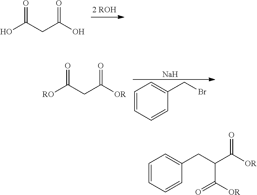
OC(CC(O)=O)=O.[Na].C1=CC=CC(CBr)=C1.[RO]C(CC([OR])=O)=O.C1(CC(C([OR])=O)C(=O)[OR])=CC=CC=C1
